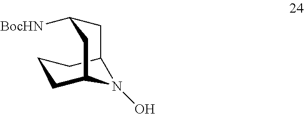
C1CC2N(O)C(C1)CC([BocHN])C2
